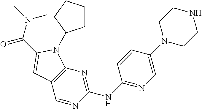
C1(NC2=NC3=C(C=N2)C=C(C(N(C)C)=O)N3C2CCCC2)=NC=C(N2CCNCC2)C=C1
